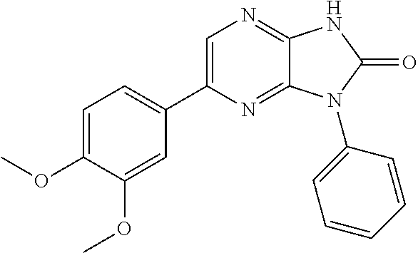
C1=C(OC)C(OC)=CC(C2=CN=C3C(=N2)N(C2=CC=CC=C2)C(=O)N3)=C1
